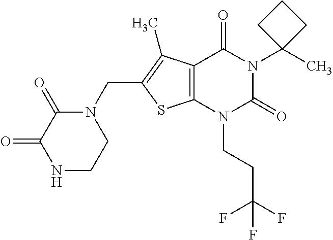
C12=C(N(CCC(F)(F)F)C(=O)N(C3(C)CCC3)C1=O)SC(CN1C(=O)C(=O)NCC1)=C2C
